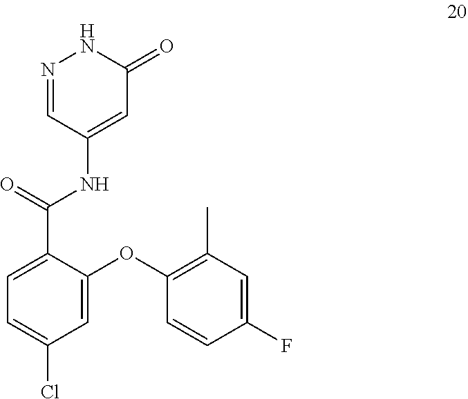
C1=C(Cl)C=C(OC2=C(C)C=C(F)C=C2)C(C(=O)NC2=CC(=O)NN=C2)=C1
